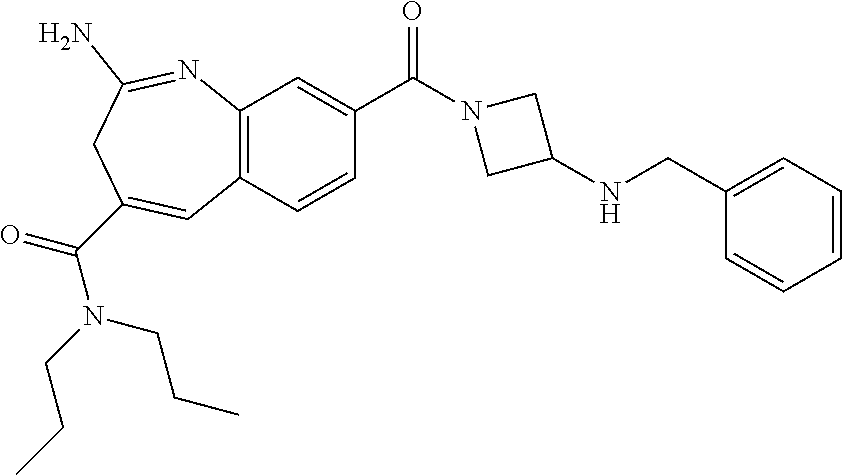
C12=C(C=CC(C(=O)N3CC(NCC4=CC=CC=C4)C3)=C1)C=C(C(N(CCC)CCC)=O)CC(N)=N2
